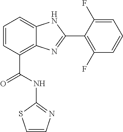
C1=CC(C(=O)NC2=NC=CS2)=C2C(=C1)NC(C1=C(F)C=CC=C1F)=N2
